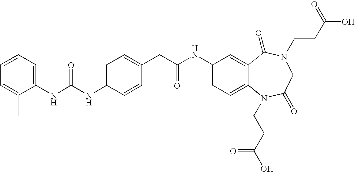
C1(NC(NC2=CC=C(CC(NC3=CC=C4C(=C3)C(=O)N(CCC(O)=O)CC(=O)N4CCC(O)=O)=O)C=C2)=O)=CC=CC=C1C
